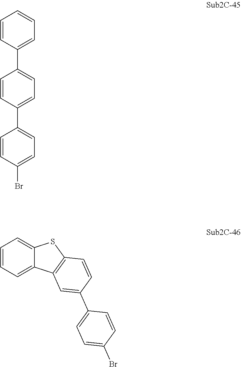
C1=CC(C2=CC=C(Br)C=C2)=CC=C1C1=CC=CC=C1.C1=CC=C2C(=C1)SC1=C2C=C(C2=CC=C(Br)C=C2)C=C1
